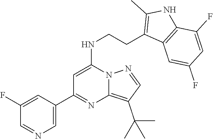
C1(C2=NC3=C(C(C)(C)C)C=NN3C(NCCC3=C(C)NC4=C3C=C(F)C=C4F)=C2)=CN=CC(F)=C1
